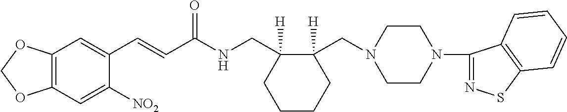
C1(C=CC(NCC2([H])CCCCC2(CN2CCN(C3=NSC4=C3C=CC=C4)CC2)[H])=O)=CC2=C(C=C1[NO2])OCO2
